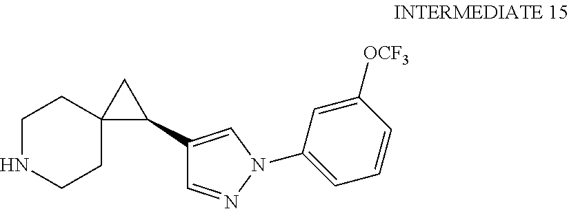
C1NCCC2(C1)C(C1=CN(C3=CC=CC([OCF3])=C3)N=C1)C2
